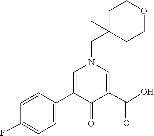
C1(C2=CN(CC3(C)CCOCC3)C=C(C(O)=O)C2=O)=CC=C(F)C=C1
